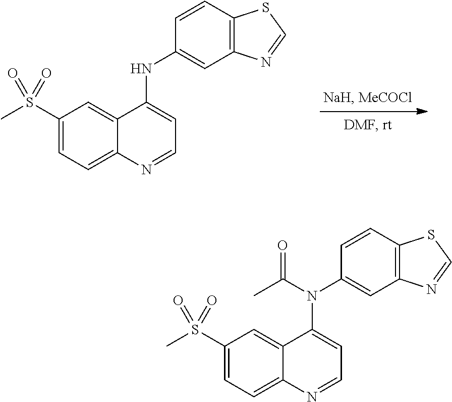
C1(S(C)(=O)=O)=CC=C2C(=C1)C(NC1=CC3=C(C=C1)SC=N3)=CC=N2.C1(S(C)(=O)=O)=CC=C2C(=C1)C(N(C1=CC3=C(C=C1)SC=N3)C(C)=O)=CC=N2
